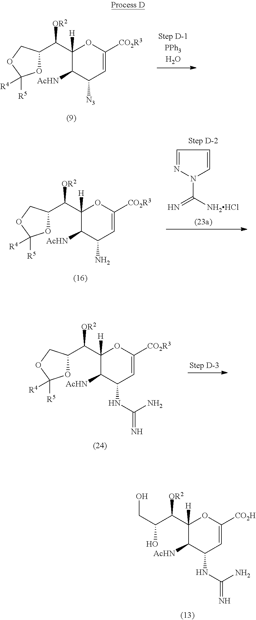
C1(C(C(CO)O)[OR2])([H])C([AcHN])C(NC(=N)N)C=C([CO2H])O1.C1(C(C2OC([R5])([R4])OC2)[OR2])([H])C([AcHN])C([N3])C=C([CO2R3])O1.C1(C(C2OC([R5])([R4])OC2)[OR2])([H])C([AcHN])C(N)C=C([CO2R3])O1.C1=NN(C([NH2HCl])=N)C=C1.C1(C(C2OC([R5])([R4])OC2)[OR2])([H])C([AcHN])C(NC(=N)N)C=C([CO2R3])O1
